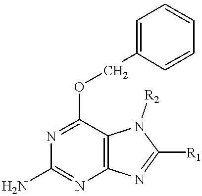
C1(N)=NC2=C(C(OCC3=CC=CC=C3)=N1)N([R2])C([R1])=N2
